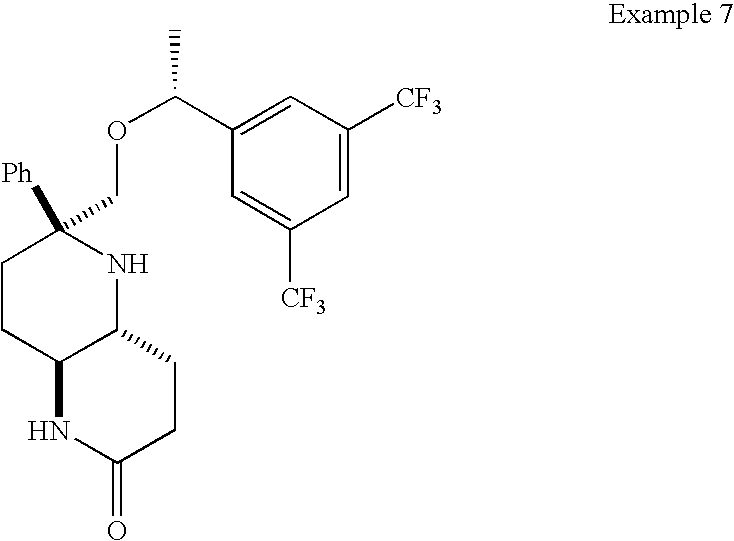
C1=C([CF3])C=C(C(OCC2([Ph])CCC3C(N2)CCC(=O)N3)C)C=C1[CF3]
